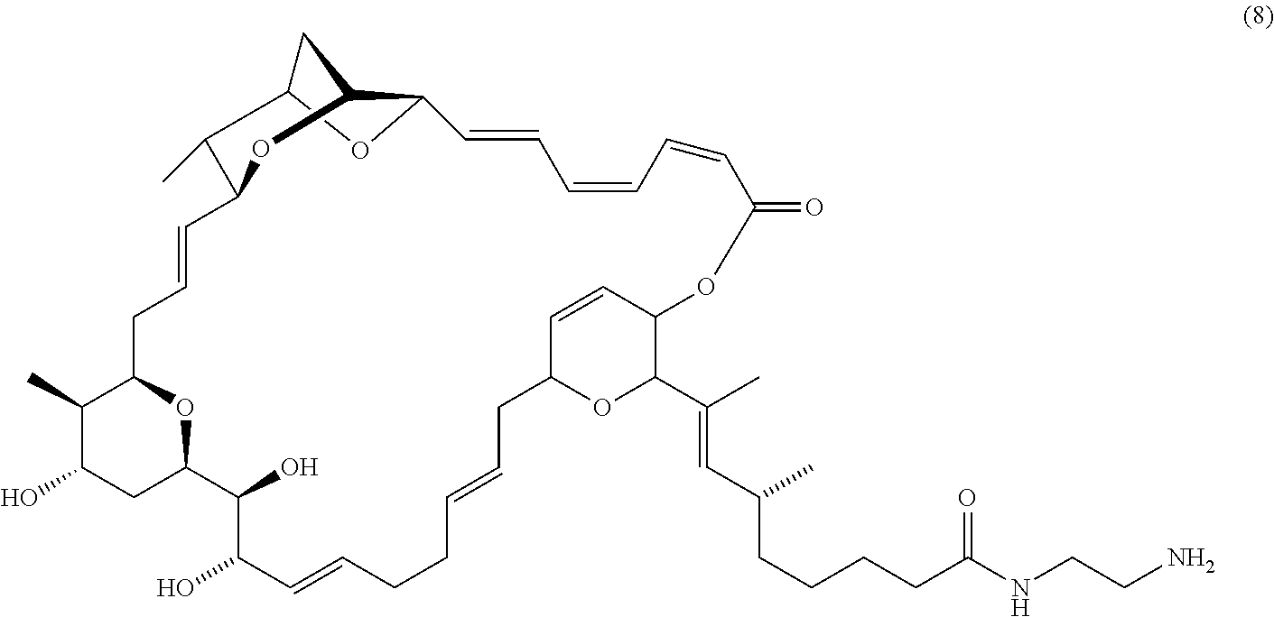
C12CC3C(C=CC=CC=CC(=O)OC4C(C(C)=CC(C)CCCCC(NCCN)=O)OC(C=C4)CC=CCCC=CC(O)C(O)C4OC(C(C)C(O)C4)CC=CC(C1C)O3)O2
